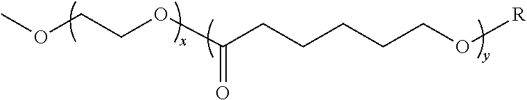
COCCOC(CCCCCO[R])=O
